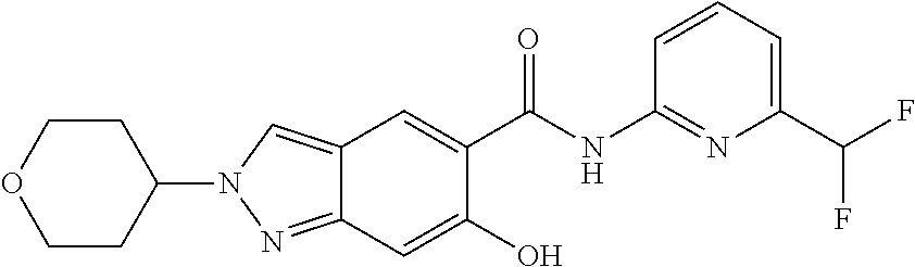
C12=CN(C3CCOCC3)N=C1C=C(O)C(C(NC1=NC(C(F)F)=CC=C1)=O)=C2
